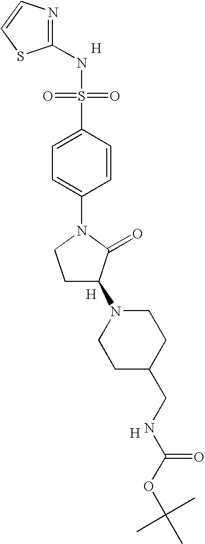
[H].N1=C(NS(=O)(=O)C2=CC=C(N3CCC(N4CCC(CNC(OC(C)(C)C)=O)CC4)C3=O)C=C2)SC=C1.[H].[H]
